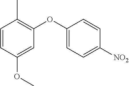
C1=CC(OC)=CC(OC2=CC=C([NO2])C=C2)=C1C
